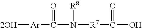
[2OH][Ar]C(N([R7]C(O)=O)[R8])=O
